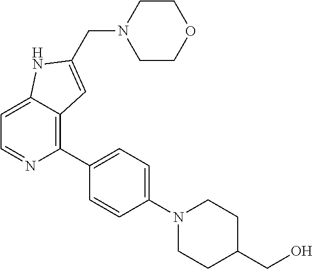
C1=C2C(=C(C3=CC=C(N4CCC(CO)CC4)C=C3)N=C1)C=C(CN1CCOCC1)N2
